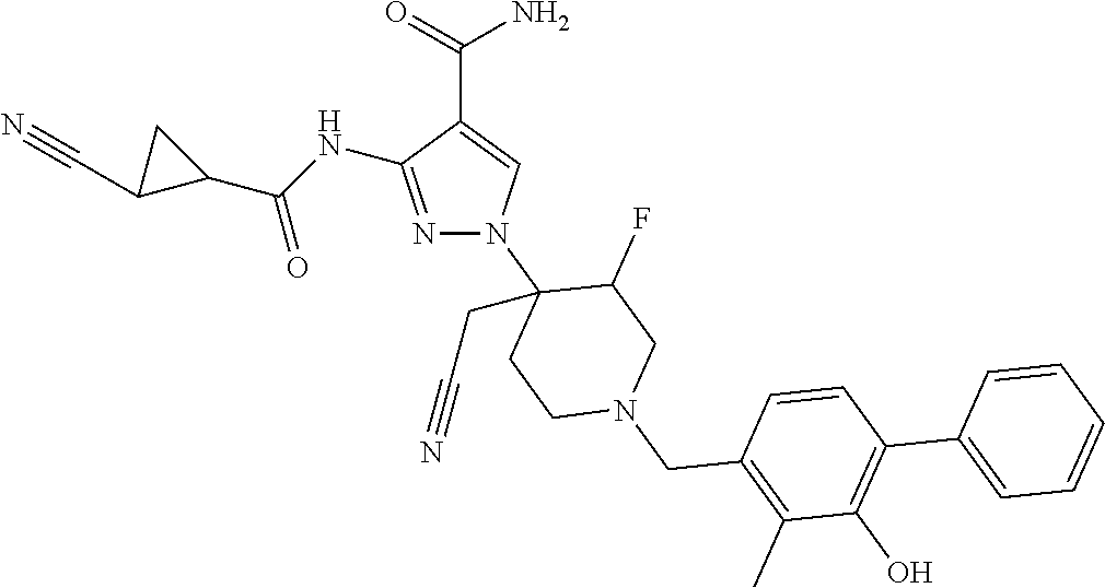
N1=C(NC(C2CC2C#N)=O)C(C(=O)N)=CN1C1(CC#N)CCN(CC2=C(C)C(O)=C(C3=CC=CC=C3)C=C2)CC1F
